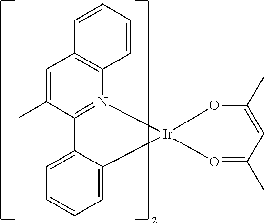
C1(C)=CC(C)=O[Ir]2(O1)N1=C(C3=CC=CC=C32)C(C)=CC2=C1C=CC=C2
